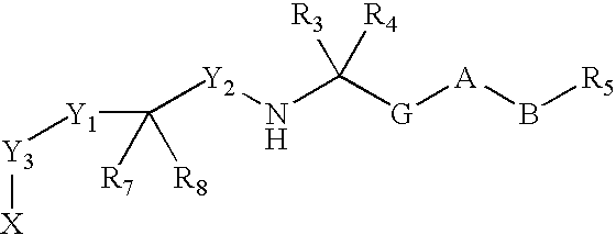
[X][Y3][Y1]C([Y2]NC([G][A]B[R5])([R3])[R4])([R7])[R8]
